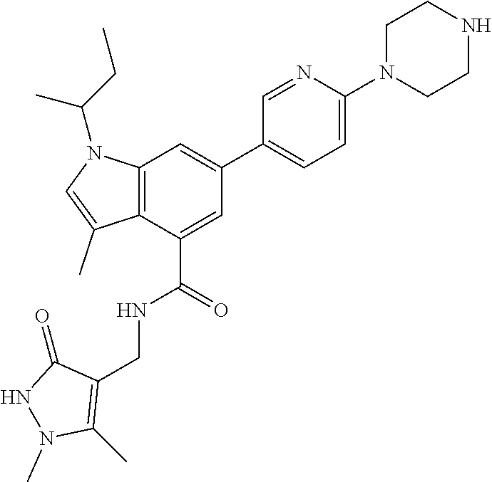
C12=C(C(C(=O)NCC3=C(C)N(C)NC3=O)=CC(C3=CC=C(N4CCNCC4)N=C3)=C1)C(C)=CN2C(CC)C
